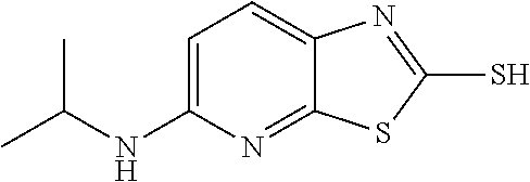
C1=C(NC(C)C)N=C2C(=C1)N=C(S)S2
